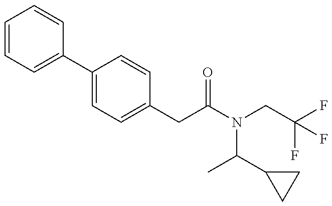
C1=CC=C(C2=CC=C(CC(=O)N(C(C)C3CC3)CC(F)(F)F)C=C2)C=C1
